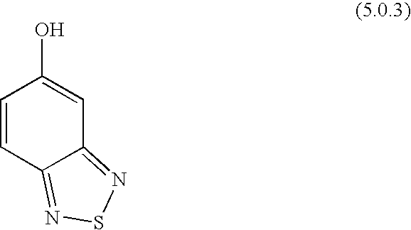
OC1=CC2=NSN=C2C=C1
